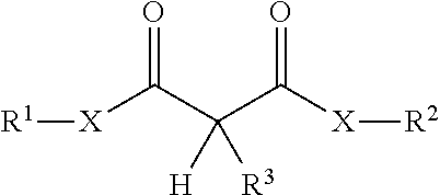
[R1][X]C(C(C([X][R2])=O)([R3])[H])=O
